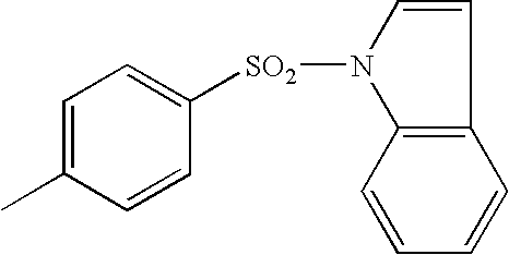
C1=CN([SO2]C2=CC=C(C)C=C2)C2=C1C=CC=C2
